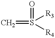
C=S(=O)([R3])[R4]
